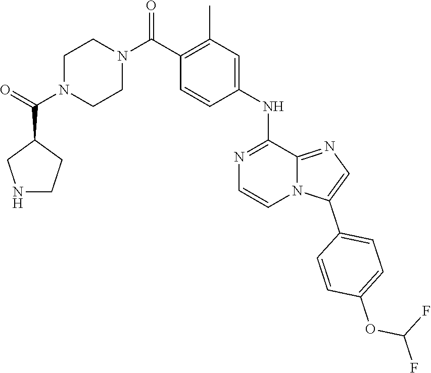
C1(C(=O)N2CCN(C(C3=C(C)C=C(NC4=NC=CN5C(C6=CC=C(OC(F)F)C=C6)=CN=C54)C=C3)=O)CC2)CNCC1
